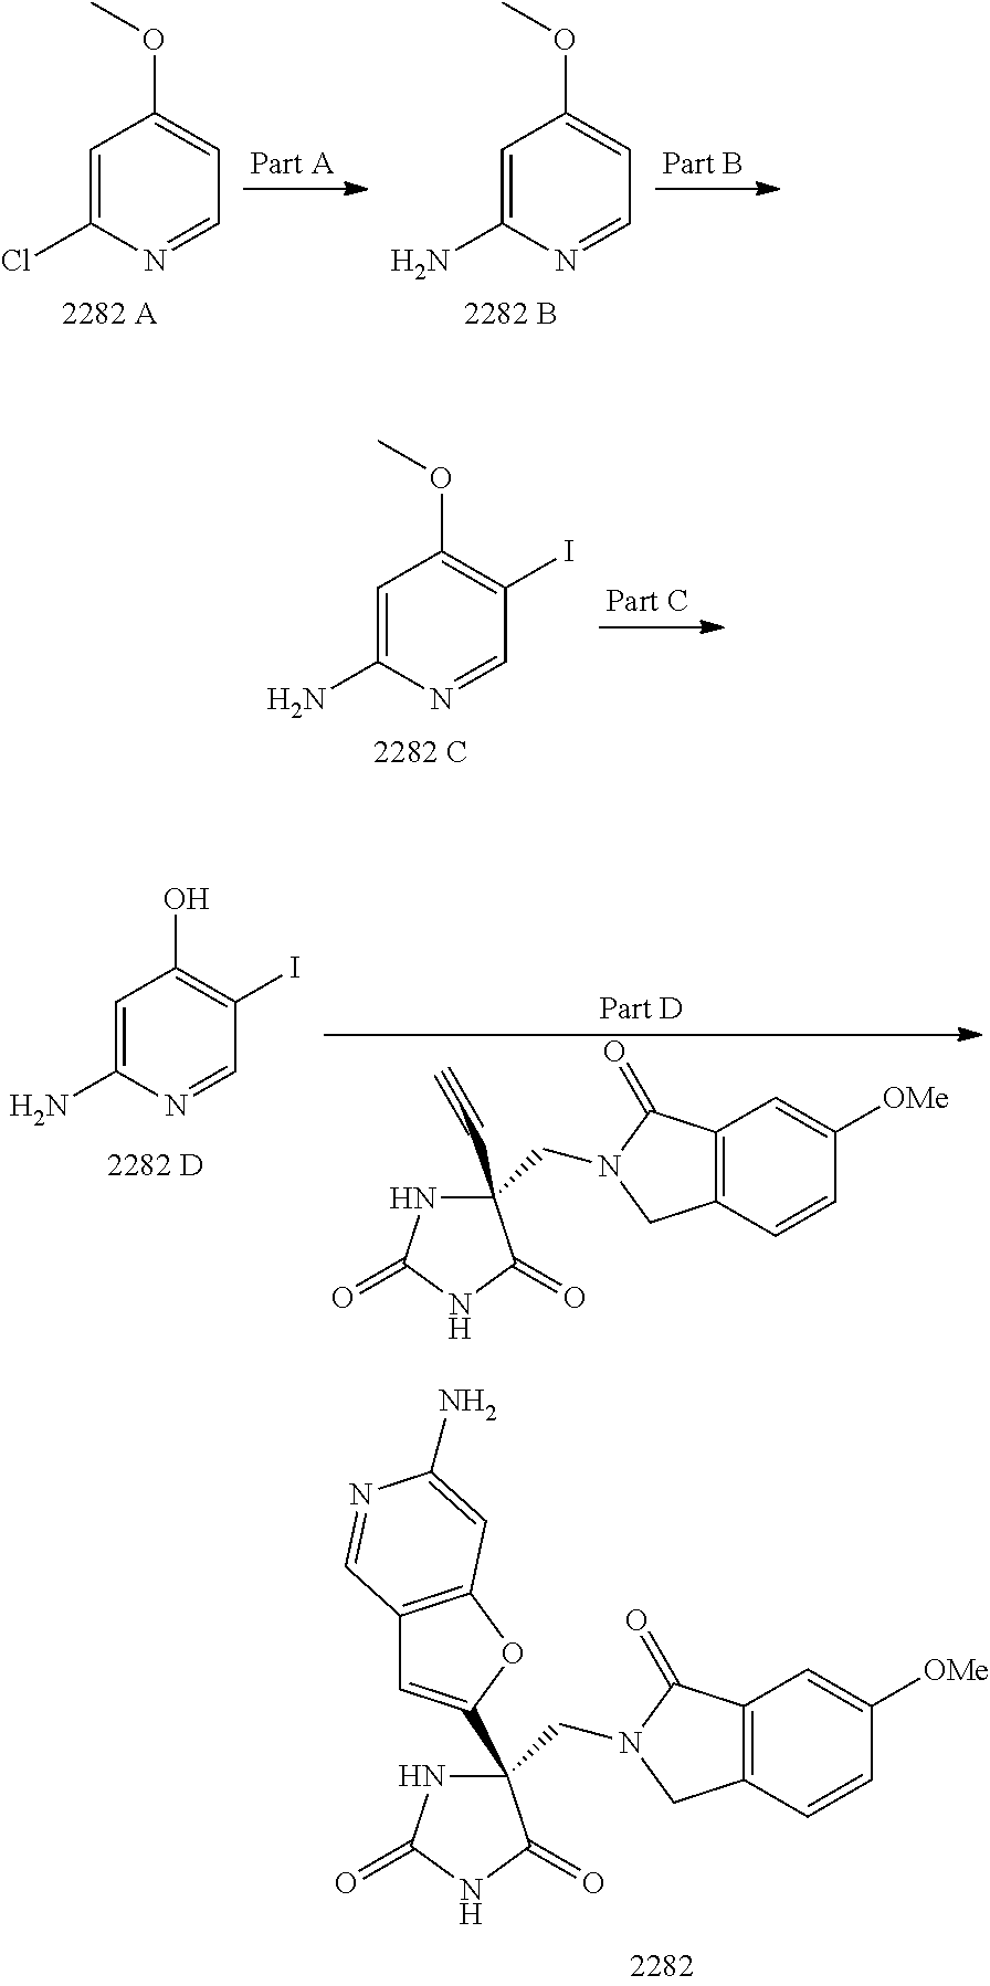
C1=C(Cl)N=CC=C1OC.C1=C(N)N=CC=C1OC.C1=C(N)N=CC(I)=C1OC.C1=C(N)N=CC(I)=C1O.C12=C(C=CC([OMe])=C1)CN(CC1(C#C)NC(=O)NC1=O)C2=O.C12=C(C=CC([OMe])=C1)CN(CC1(C3=CC4=C(O3)C=C(N)N=C4)NC(=O)NC1=O)C2=O
